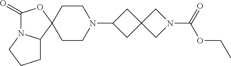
C1(=O)N2C(C3(O1)CCN(C1CC4(C1)CN(C(=O)OCC)C4)CC3)CCC2
